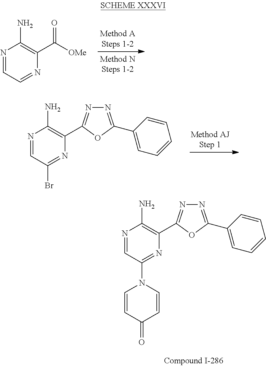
N1=CC=NC(C([OMe])=O)=C1N.N1=CC(Br)=NC(C2=NN=C(C3=CC=CC=C3)O2)=C1N.N1=CC(N2C=CC(=O)C=C2)=NC(C2=NN=C(C3=CC=CC=C3)O2)=C1N
